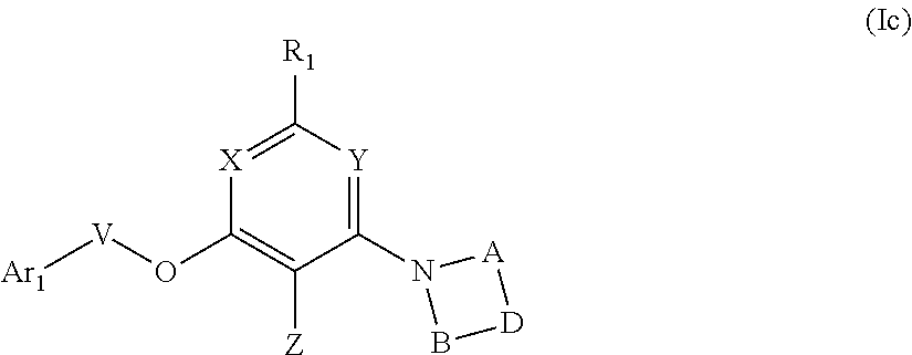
C1(N2B[D][A]2)=[Y]C([R1])=[X]C(O[V][Ar1])=C1[Z]
